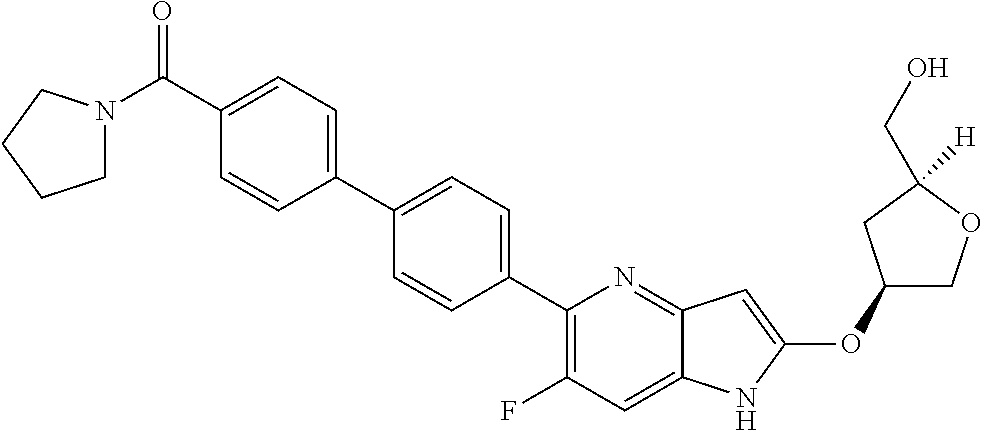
C1(OC2=CC3=NC(C4=CC=C(C5=CC=C(C(N6CCCC6)=O)C=C5)C=C4)=C(F)C=C3N2)COC([H])(CO)C1
